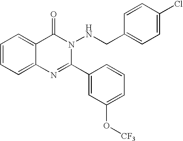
C1=CC=C2C(=C1)C(=O)N(NCC1=CC=C(Cl)C=C1)C(C1=CC(O[CF3])=CC=C1)=N2
